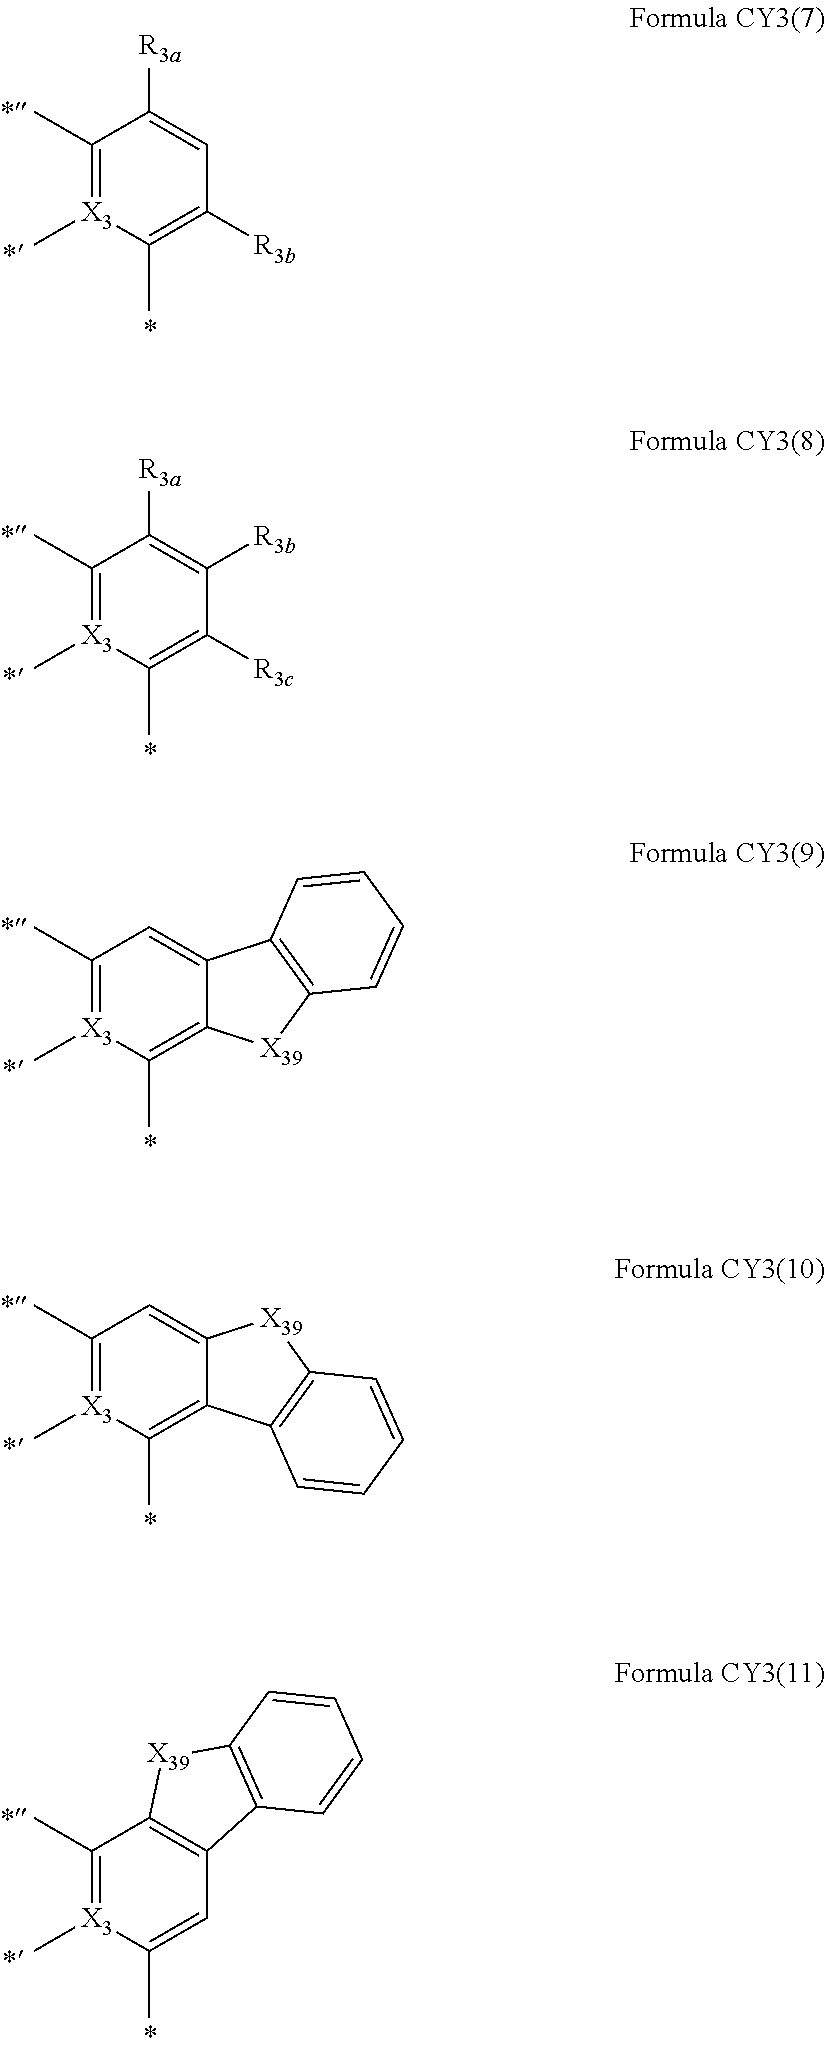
C1(C)=[X3](C)C(C)=C([R3b])C=C1[R3a].C1(C)=[X3](C)C(C)=C([R3c])C([R3b])=C1[R3a].C1(C)=[X3](C)C(C)=C2C(=C1)C1=C([X39]2)C=CC=C1.C1(C)=[X3](C)C(C)=C2C(=C1)[X39]C1=C2C=CC=C1.C1(C)=[X3](C)C(C)=CC2=C1[X39]C1=C2C=CC=C1
